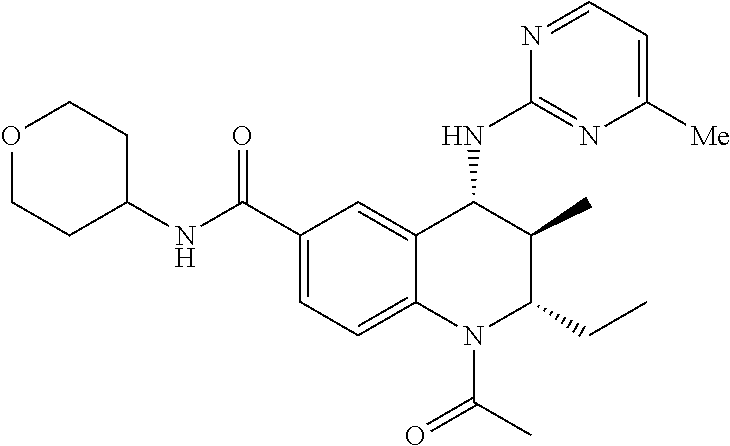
C12=CC(C(NC3CCOCC3)=O)=CC=C1N(C(C)=O)C(CC)C(C)C2NC1=NC([Me])=CC=N1
